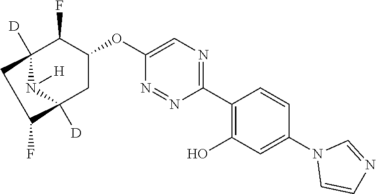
C1(C2=C(O)C=C(N3C=CN=C3)C=C2)=NC=C(OC2C(F)C3([D])N([H])C([D])(C2)C(F)C3)N=N1
